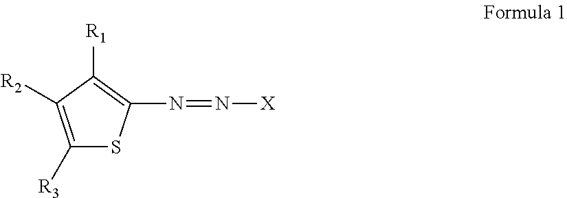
C1([R3])=C([R2])C([R1])=C(N=N[X])S1
